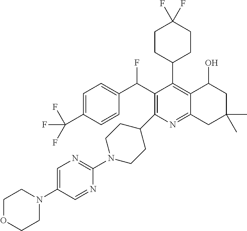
FC(C1=C(C2CCN(C3=NC=C(N4CCOCC4)C=N3)CC2)N=C2C(=C1C1CCC(F)(F)CC1)C(O)CC(C)(C)C2)C1=CC=C(C(F)(F)F)C=C1
